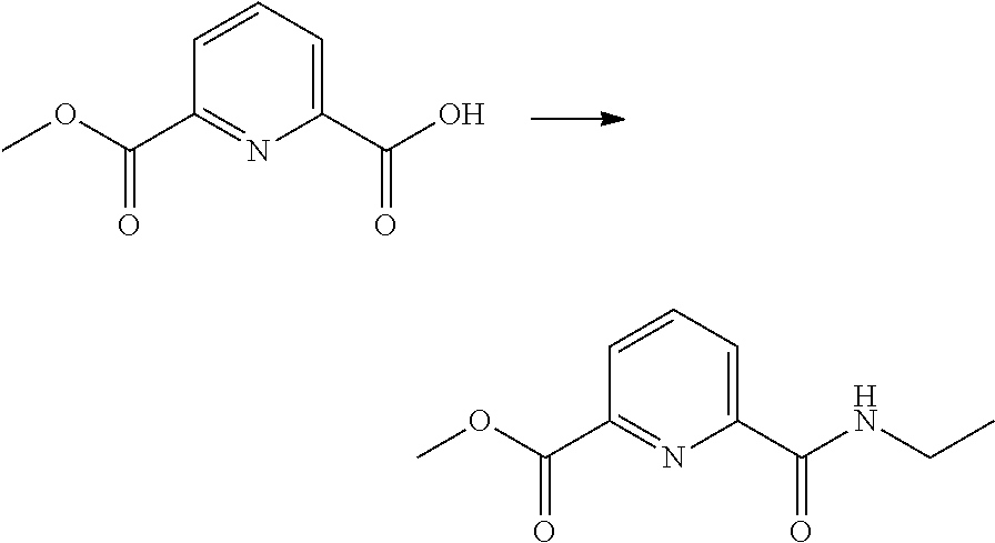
C1=CC=C(C(NCC)=O)N=C1C(OC)=O.C1=CC=C(C(O)=O)N=C1C(OC)=O
